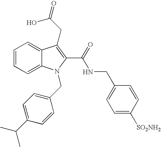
C1=CC=C2C(=C1)C(CC(=O)O)=C(C(=O)NCC1=CC=C([SO2NH2])C=C1)N2CC1=CC=C(C(C)C)C=C1
